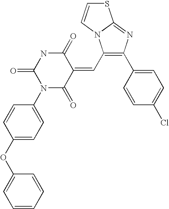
O=C1NC(=O)N(C2=CC=C(OC3=CC=CC=C3)C=C2)C(=O)C1=CC1=C(C2=CC=C(Cl)C=C2)N=C2N1C=CS2
